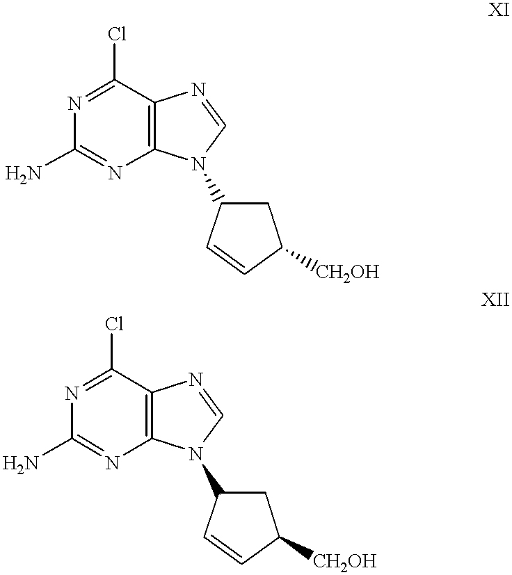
C1(N)=NC2=C(C(Cl)=N1)N=CN2C1CC([CH2OH])C=C1.C1(N)=NC2=C(C(Cl)=N1)N=CN2C1CC([CH2OH])C=C1
